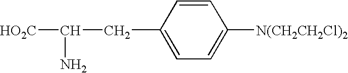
C1=CC(CC([HO2C])N)=CC=C1[N(CH2CH2Cl)2]
